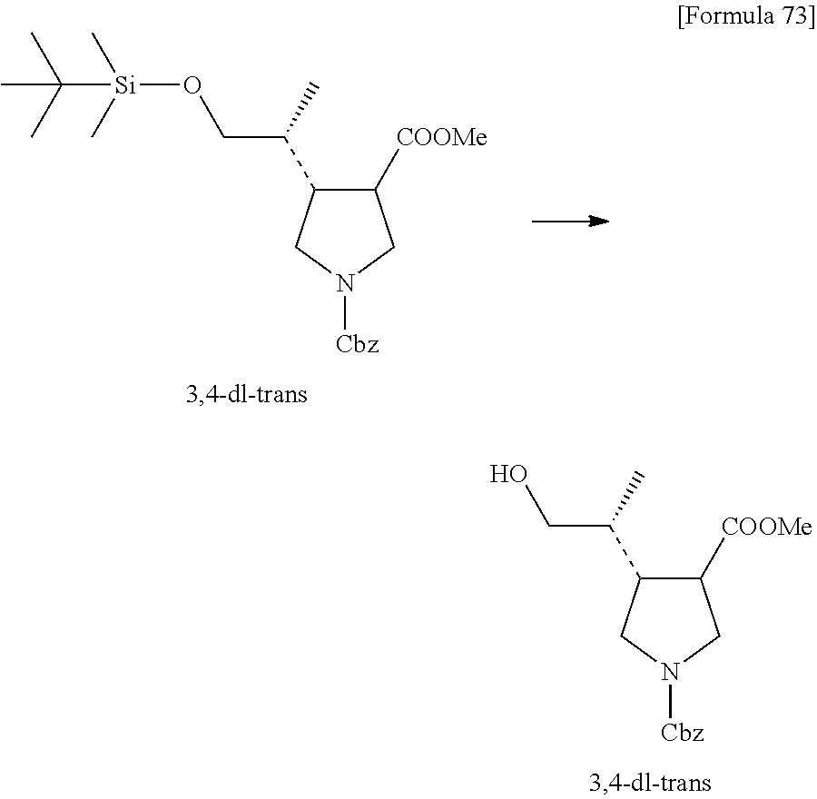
OCC(C1C([COOMe])CN([Cbz])C1)C.O([Si](C(C)(C)C)(C)C)CC(C1C([COOMe])CN([Cbz])C1)C
